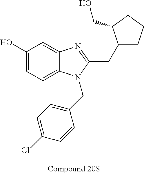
C1(O)=CC=C2C(=C1)N=C(CC1CCCC1CO)N2CC1=CC=C(Cl)C=C1
